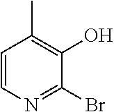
C1=CN=C(Br)C(O)=C1C
